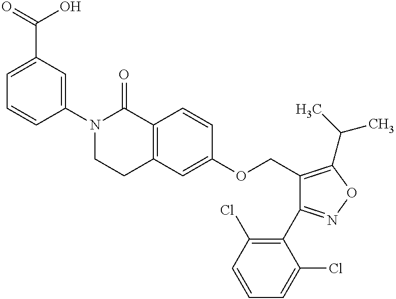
C12=C(C=CC(OCC3=C(C(C)C)ON=C3C3=C(Cl)C=CC=C3Cl)=C1)C(=O)N(C1=CC(C(=O)O)=CC=C1)CC2
